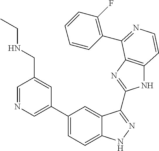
C1(C2=CN=CC(CNCC)=C2)=CC=C2C(=C1)C(C1=NC3=C(N1)C=CN=C3C1=C(F)C=CC=C1)=NN2
